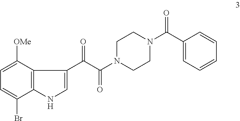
C1(Br)=CC=C([OMe])C2=C1NC=C2C(C(N1CCN(C(C2=CC=CC=C2)=O)CC1)=O)=O
